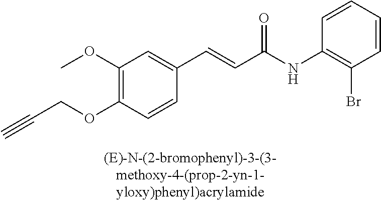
C1(OC)=C(OCC#C)C=CC(C=CC(=O)NC2=C(Br)C=CC=C2)=C1
